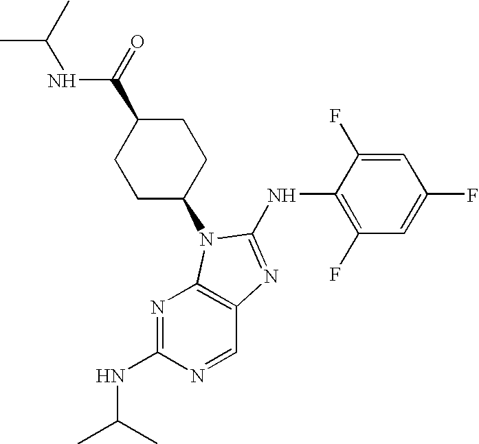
C1(NC2=NC3=C(N=C(NC(C)C)N=C3)N2C2CCC(C(=O)NC(C)C)CC2)=C(F)C=C(F)C=C1F
